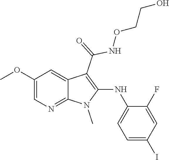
C1(OC)=CN=C2C(=C1)C(C(=O)NOCCO)=C(NC1=CC=C(I)C=C1F)N2C
